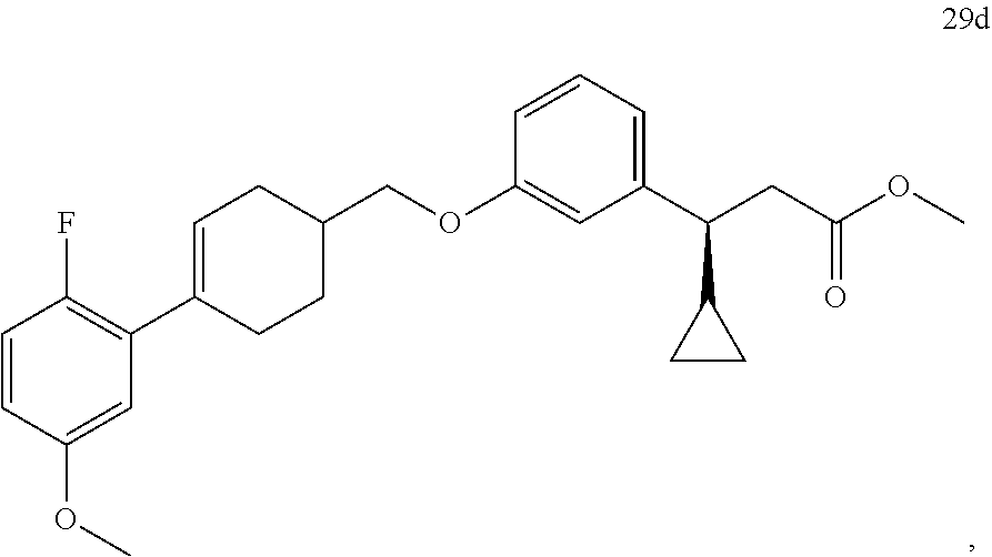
C1=CC(OC)=CC(C2=CCC(COC3=CC(C(CC(OC)=O)C4CC4)=CC=C3)CC2)=C1F
